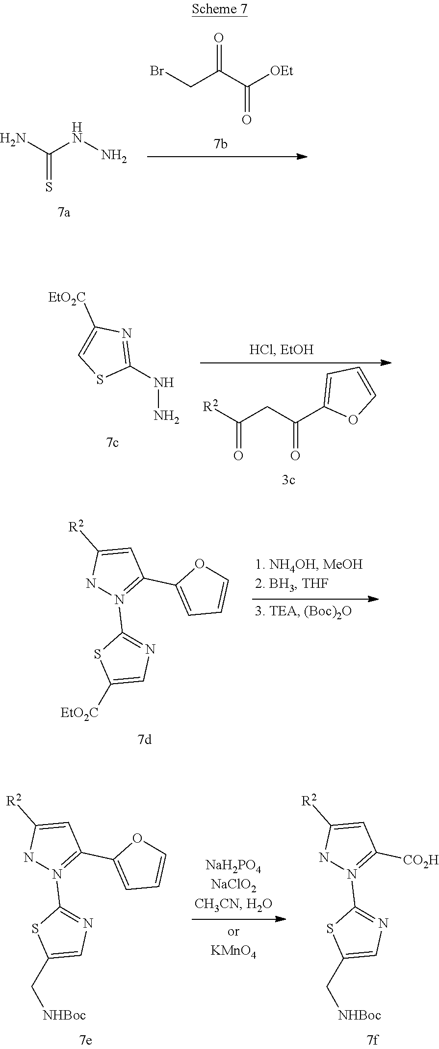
NC(NN)=S.BrCC(C([OEt])=O)=O.C1([EtO2C])=CSC(NN)=N1.[R2]C(CC(C1=CC=CO1)=O)=O.C1=C([EtO2C])SC(N2=C(C3=CC=CO3)C=C([R2])N2)=N1.C1=C(C[NHBoc])SC(N2=C(C3=CC=CO3)C=C([R2])N2)=N1.C1=C(C[NHBoc])SC(N2=C([CO2H])C=C([R2])N2)=N1
